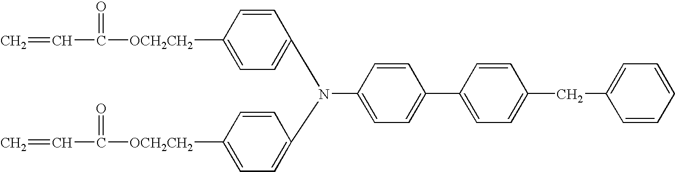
C1([OCH2CH2]C(C=C)=O)=CC=C(N(C2=CC=C([OCH2CH2]C(C=C)=O)C=C2)C2=CC=C(C3=CC=C(CC4=CC=CC=C4)C=C3)C=C2)C=C1
